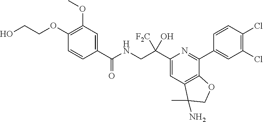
OCCOC1=C(OC)C=C(C(NCC(C2=CC3=C(C(C4=CC(Cl)=C(Cl)C=C4)=N2)OCC3(C)N)([F2C])O)=O)C=C1
